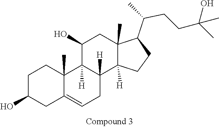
C1C(O)CC2=CCC3([H])C([H])(C2(C)C1)C(O)CC1(C)C3([H])CCC1C(CCC(C)(O)C)C
